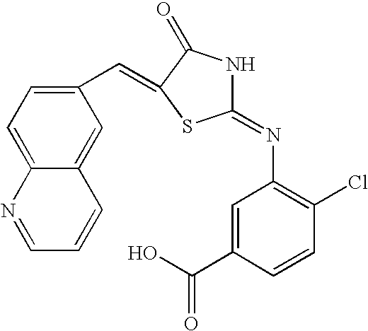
C1=C2C(=CC(C=C3C(=O)NC(=NC4=C(Cl)C=CC(C(=O)O)=C4)S3)=C1)C=CC=N2
